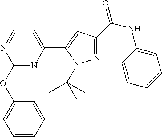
C1(OC2=CC=CC=C2)=NC(C2=CC(C(NC3=CC=CC=C3)=O)=NN2C(C)(C)C)=CC=N1
